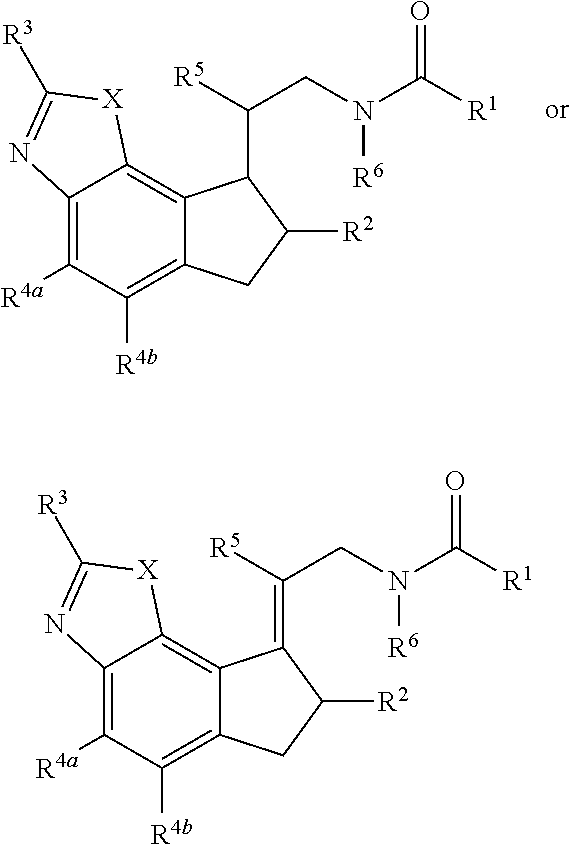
C12=C([R4a])C([R4b])=C3C(=C1[X]C([R3])=N2)C(C([R5])CN(C([R1])=O)[R6])C([R2])C3.C12=C([R4a])C([R4b])=C3C(=C1[X]C([R3])=N2)C(=C([R5])CN(C([R1])=O)[R6])C([R2])C3
